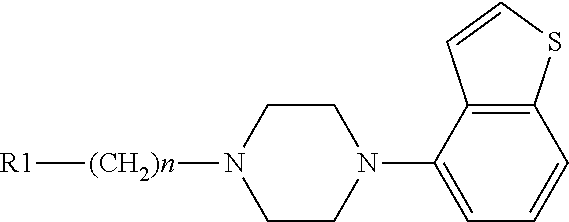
[(CH2)n]([R1])N1CCN(C2=CC=CC3=C2C=CS3)CC1
